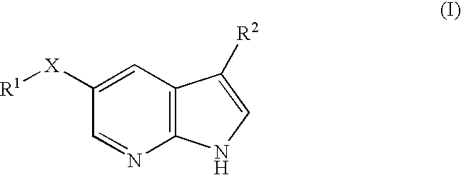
C1([X][R1])=CC2=C(N=C1)NC=C2[R2]
